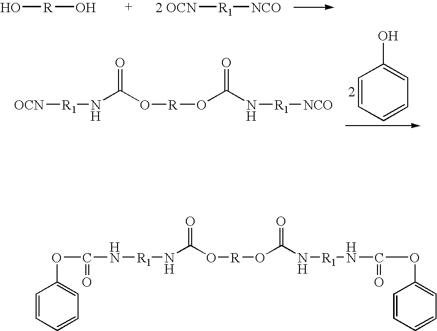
O[R]O.[2 OCN][R1][NCO].C1=CC=CC=C1O.[OCN][R1]NC(O[R]OC(N[R1][NCO])=O)=O.N([R1]NC(O[R]OC(N[R1]NC(OC1=CC=CC=C1)=O)=O)=O)C(OC1=CC=CC=C1)=O
